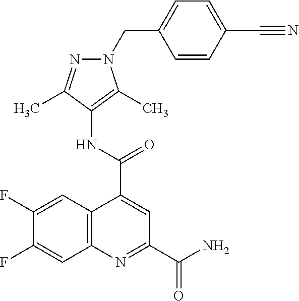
C12=C(N=C(C(=O)N)C=C1C(=O)NC1=C(C)N(CC3=CC=C(C#N)C=C3)N=C1C)C=C(F)C(F)=C2
